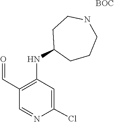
C1(C=O)=C(NC2CCCNCC2)C=C(Cl)N=C1.[BOC]
